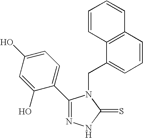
C1(C2=CC=C(O)C=C2O)=NNC(=S)N1CC1=CC=CC2=C1C=CC=C2
